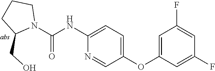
N1(C(=O)NC2=CC=C(OC3=CC(F)=CC(F)=C3)C=N2)CCCC1CO
